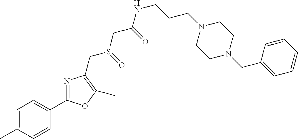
C1=C(C)C=CC(C2=NC(CS(=O)CC(=O)NCCCN3CCN(CC4=CC=CC=C4)CC3)=C(C)O2)=C1
